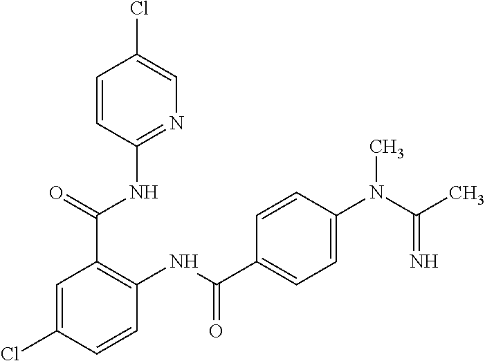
N1=C(NC(C2=C(NC(=O)C3=CC=C(N(C(C)=N)C)C=C3)C=CC(Cl)=C2)=O)C=CC(Cl)=C1
